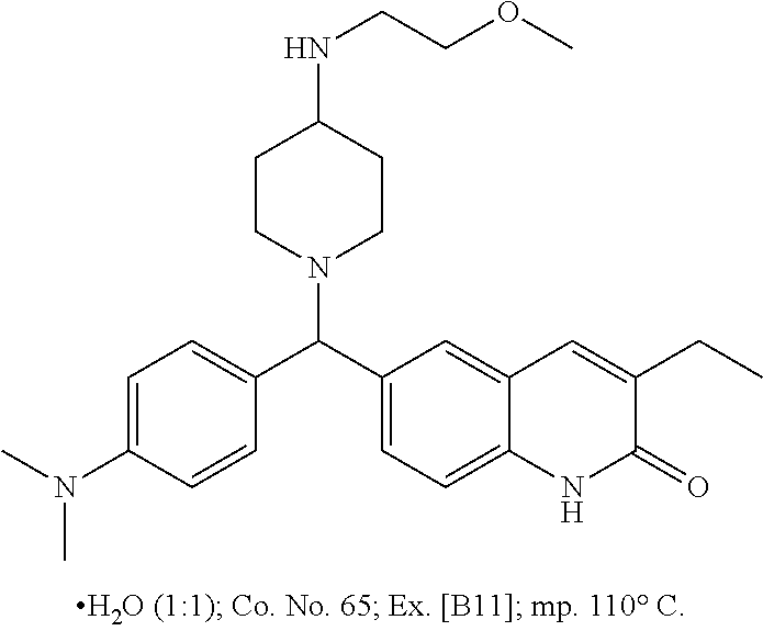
C1=C(N(C)C)C=CC(C(C2=CC=C3C(=C2)C=C(CC)C(=O)N3)N2CCC(NCCOC)CC2)=C1
